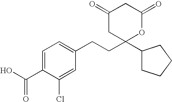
C1(=O)CC(C2CCCC2)(CCC2=CC=C(C(=O)O)C(Cl)=C2)OC(=O)C1
